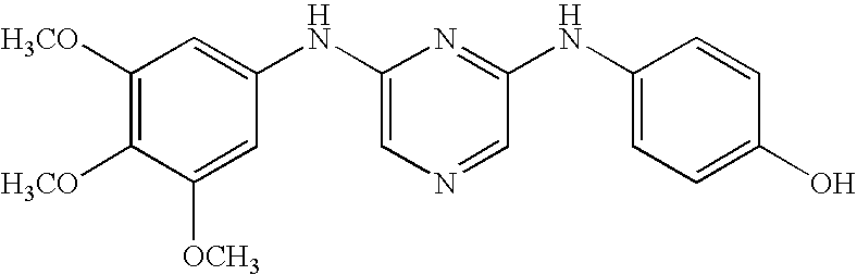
C1(NC2=CC([H3CO])=C([H3CO])C([OCH3])=C2)=CN=CC(NC2=CC=C(O)C=C2)=N1
